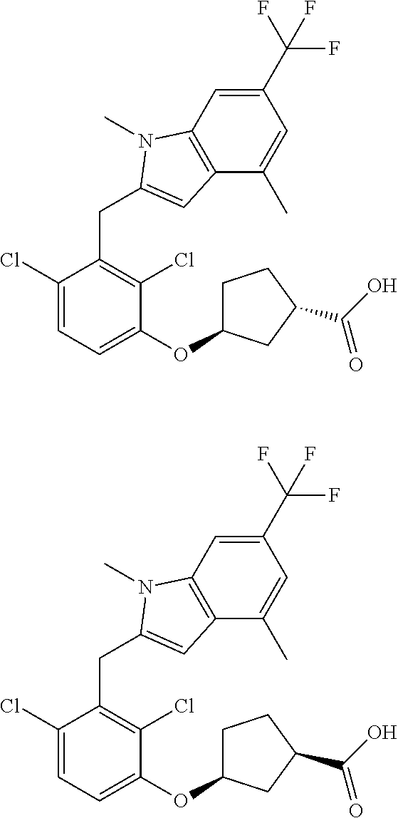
C1(Cl)=CC=C(OC2CCC(C(O)=O)C2)C(Cl)=C1CC1=CC2=C(C=C(C(F)(F)F)C=C2C)N1C.C1(Cl)=CC=C(OC2CCC(C(O)=O)C2)C(Cl)=C1CC1=CC2=C(C=C(C(F)(F)F)C=C2C)N1C
